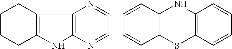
C1CCC2=C(C1)C1=C(N2)N=CC=N1.C1=CC2C(C=C1)SC1=C(C=CC=C1)N2
